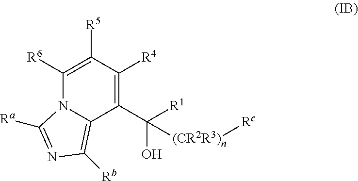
C1(C([R1])(O)[(CR2R3)n][Rc])=C([R4])C([R5])=C([R6])N2C1=C([Rb])N=C2[Ra]
